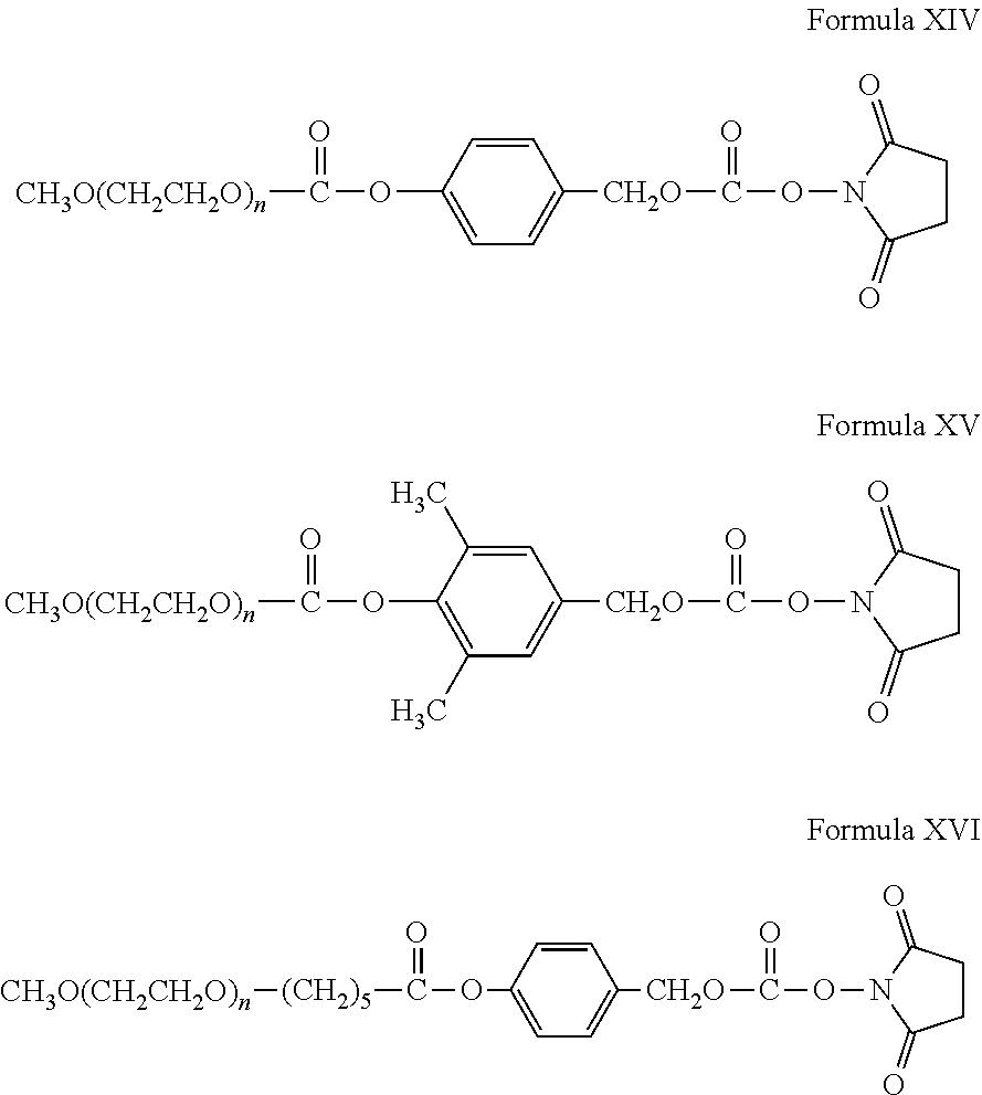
C(=O)(ON1C(=O)CCC1=O)[CH2O]C1=CC=C(OC(=O)[CH3O(CH2CH2O)n])C=C1.C(=O)(ON1C(=O)CCC1=O)[CH2O]C1=CC(C)=C(OC(=O)[CH3O(CH2CH2O)n])C(C)=C1.C(=O)(ON1C(=O)CCC1=O)[CH2O]C1=CC=C(OC(=O)[(CH2)5][CH3O(CH2CH2O)n])C=C1
